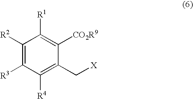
C1([R2])=C([R3])C([R4])=C(C[X])C([CO2R9])=C1[R1]
